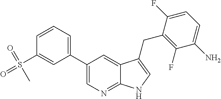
C1(C2=CN=C3C(=C2)C(CC2=C(F)C(N)=CC=C2F)=CN3)=CC=CC(S(=O)(C)=O)=C1
